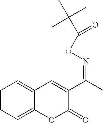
C1=CC=C2C(=C1)C=C(C(C)=NOC(=O)C(C)(C)C)C(=O)O2
